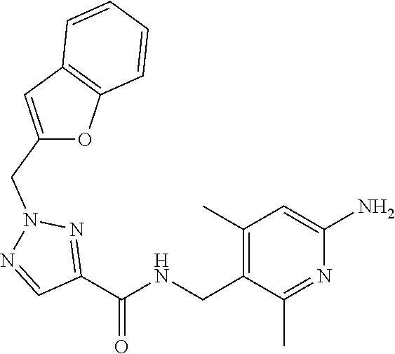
C1(C)=C(CNC(C2=NN(CC3=CC4=C(O3)C=CC=C4)N=C2)=O)C(C)=NC(N)=C1
